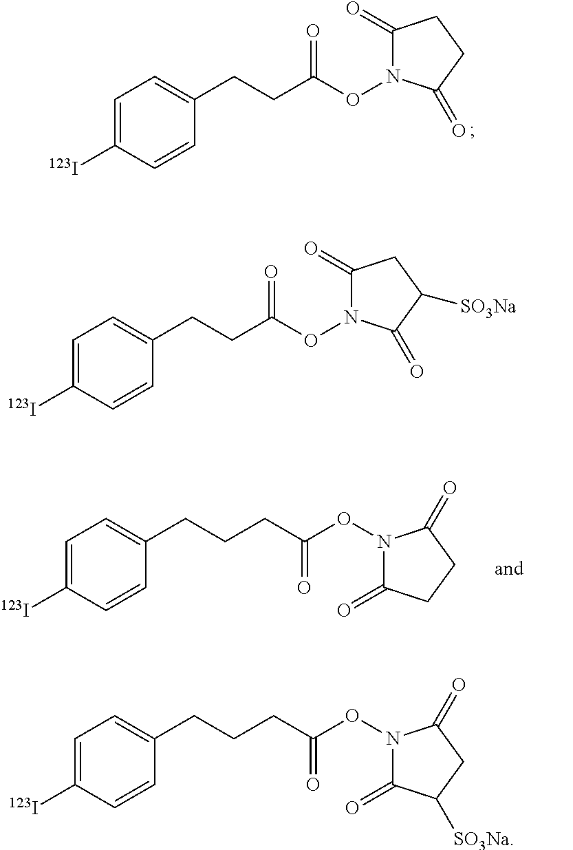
C1=C([123I])C=CC(CCC(ON2C(=O)CCC2=O)=O)=C1.C1=C([123I])C=CC(CCCC(ON2C(=O)CCC2=O)=O)=C1.C1=C([123I])C=CC(CCC(ON2C(=O)CC([SO3Na])C2=O)=O)=C1.C1=C([123I])C=CC(CCCC(ON2C(=O)C([SO3Na])CC2=O)=O)=C1
